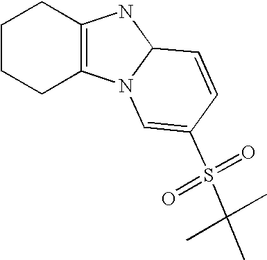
C1CCC2=C(C1)NC1N2C=C(S(C(C)(C)C)(=O)=O)C=C1
